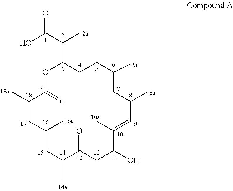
C1(C)=CC(C)C(=O)CC(O)C(C)=CC(C)CC(C)CCC(C(C)C(=O)O)OC(=O)C(C)C1
